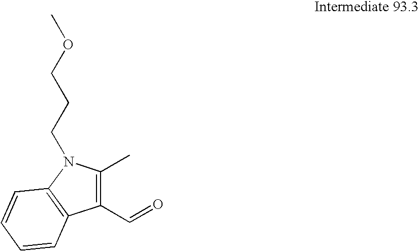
O=CC1=C(C)N(CCCOC)C2=C1C=CC=C2
